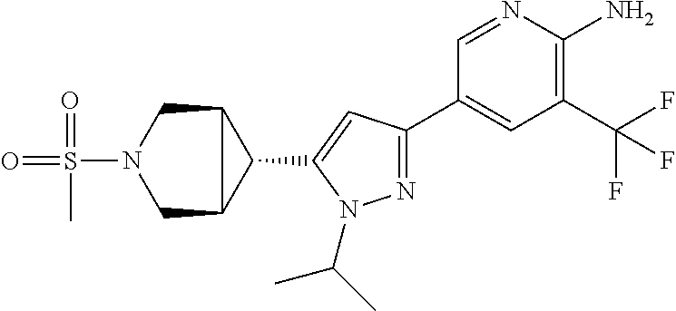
N1=C(C2=CC(C(F)(F)F)=C(N)N=C2)C=C(C2C3CN(S(=O)(=O)C)CC32)N1C(C)C
